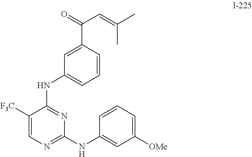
O=C(C=C(C)C)C1=CC(NC2=NC(NC3=CC([OMe])=CC=C3)=NC=C2[F3C])=CC=C1
